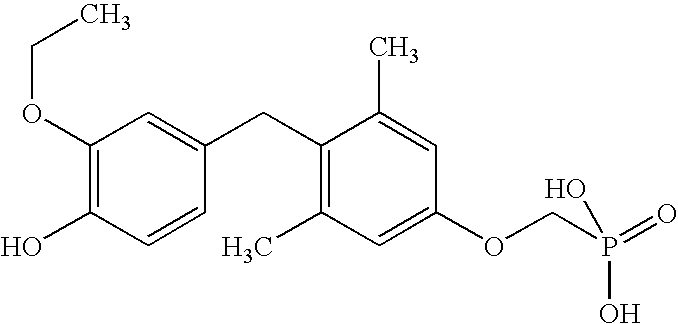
C1(OCC)=C(O)C=CC(CC2=C(C)C=C(OCP(=O)(O)O)C=C2C)=C1
